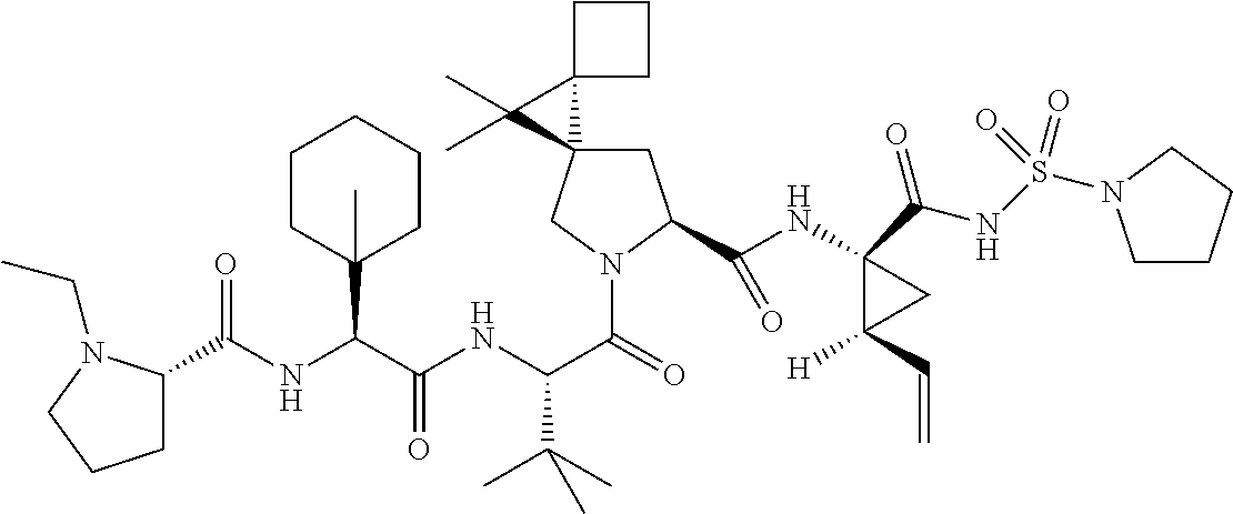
C1C2(CN(C(=O)C(NC(C(NC(=O)C3CCCN3CC)C3(C)CCCCC3)=O)C(C)(C)C)C1C(NC1(C(NS(=O)(=O)N3CCCC3)=O)C([H])(C=C)C1)=O)C1(C2(C)C)CCC1
